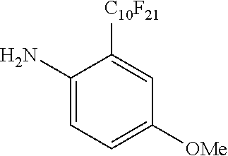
C1(N)=CC=C([OMe])C=C1[C10F21]
